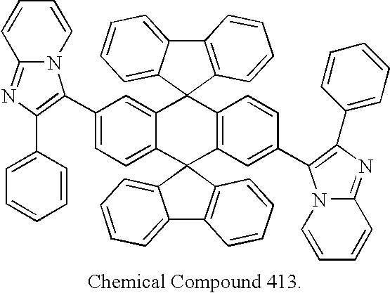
C12=C(C3(C4=CC=CC=C14)C1=CC(C4=C(C5=CC=CC=C5)N=C5N4C=CC=C5)=CC=C1C1(C4=C3C=CC(C3=C(C5=CC=CC=C5)N=C5N3C=CC=C5)=C4)C3=C(C4=CC=CC=C41)C=CC=C3)C=CC=C2
